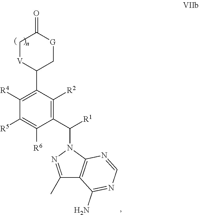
C1([R4])=C(C2C[G]C(=O)C[V]2)C([R2])=C(C(N2N=C(C)C3=C2N=CN=C3N)[R1])C([R6])=C1[R5]
